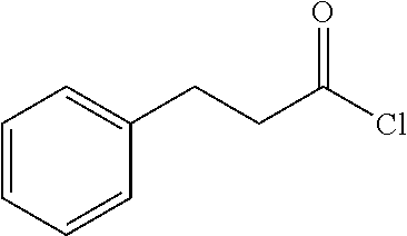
C1=CC=CC(CCC(=O)Cl)=C1
